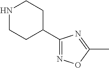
N1CCC(C2=NOC(C)=N2)CC1
